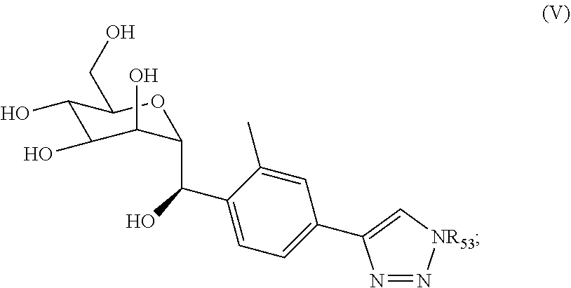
C1(O)C(O)C(O)C(C(C2=CC=C(C3=C[NR53]N=N3)C=C2C)O)OC1CO
